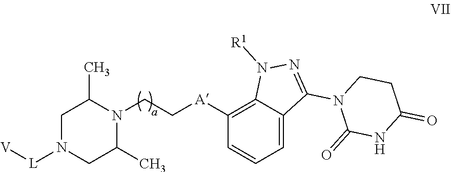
C1CC(=O)NC(=O)N1C1=NN([R1])C2=C([A]CCN3C(C)CN([L][V])CC3C)C=CC=C21
